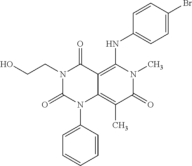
N1(CCO)C(=O)N(C2=CC=CC=C2)C2=C(C)C(=O)N(C)C(NC3=CC=C(Br)C=C3)=C2C1=O
